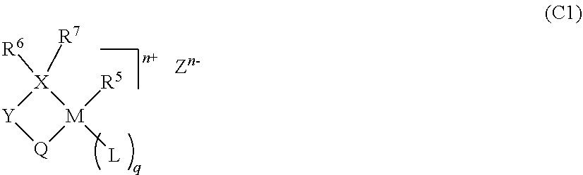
[X]1([R6])([R7])[Y][Q][M]1([R5])[L]
